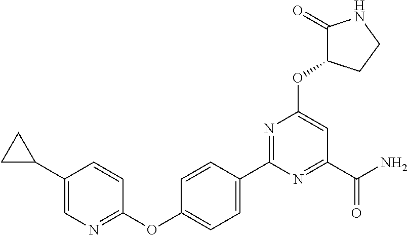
C1(C2=CC=C(OC3=NC=C(C4CC4)C=C3)C=C2)=NC(OC2C(=O)NCC2)=CC(C(N)=O)=N1
